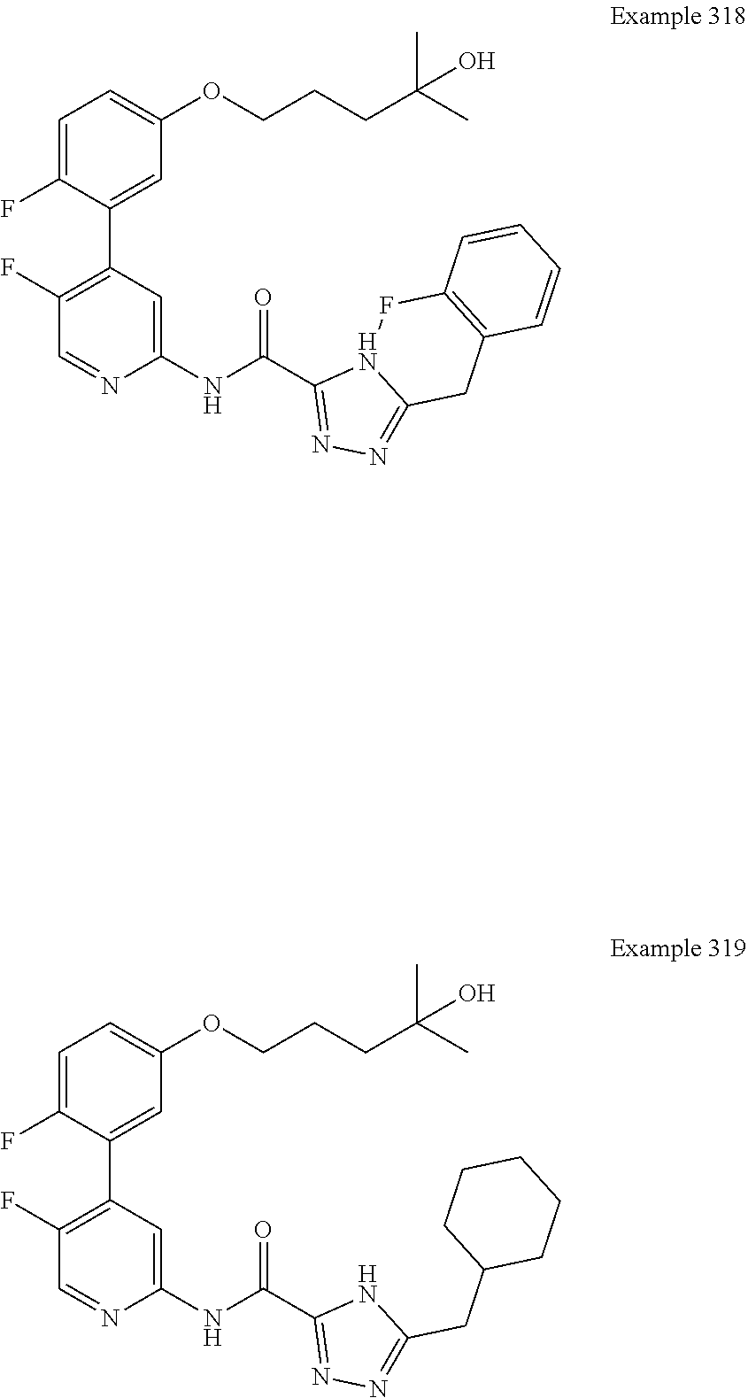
C1(F)=C(C2=CC(OCCCC(C)(C)O)=CC=C2F)C=C(NC(=O)C2=NN=C3N2FC2=C(C3)C=CC=C2)N=C1.C1(F)=C(C2=CC(OCCCC(C)(C)O)=CC=C2F)C=C(NC(=O)C2=NN=C(CC3CCCCC3)N2)N=C1
